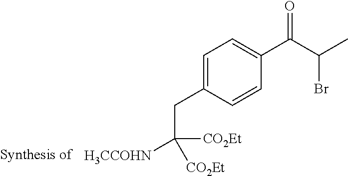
C1=C(CC([H3CCOHN])([CO2Et])[CO2Et])C=CC(C(C(C)Br)=O)=C1
